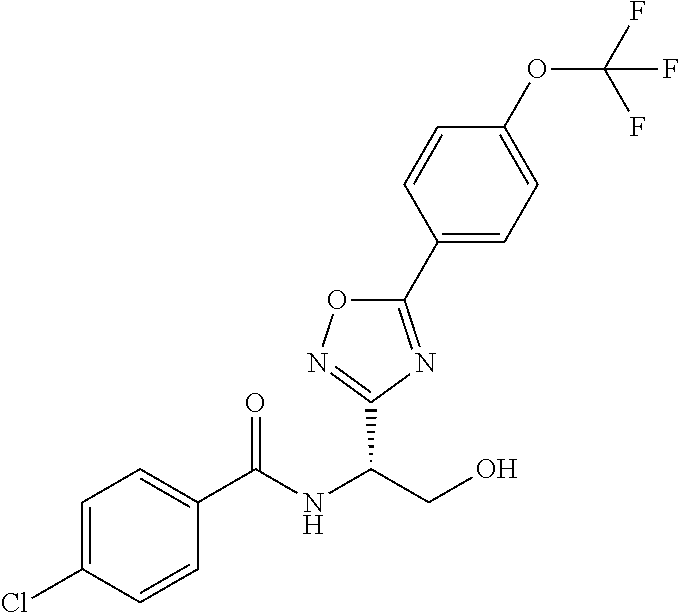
C1(C2=CC=C(OC(F)(F)F)C=C2)=NC(C(NC(C2=CC=C(Cl)C=C2)=O)CO)=NO1
